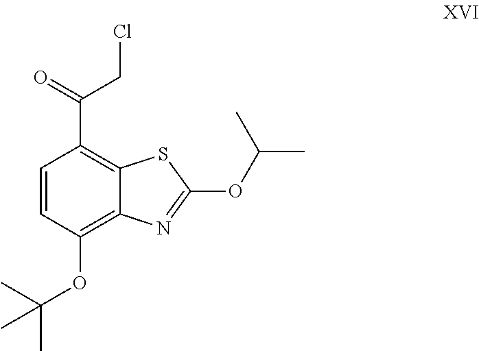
C1=CC(OC(C)(C)C)=C2C(=C1C(=O)CCl)SC(OC(C)C)=N2
